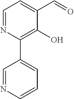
C1=NC(C2=CC=CN=C2)=C(O)C(C=O)=C1
